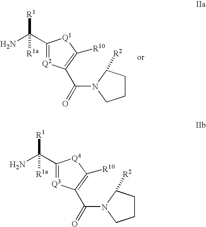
NC(C1=[Q2]C(C(=O)N2C([R2])CCC2)=C([R10])[Q1]1)([R1])[R1a].NC(C1=[Q3]C(C(=O)N2C([R2])CCC2)=C([R10])[Q4]1)([R1])[R1a]
